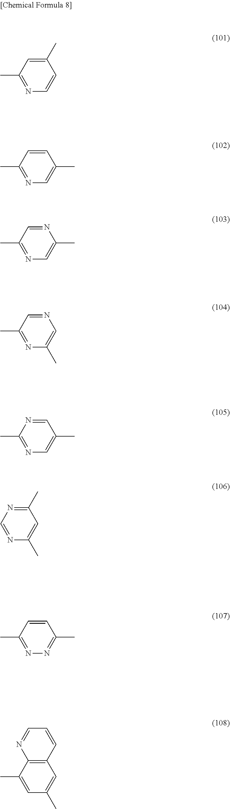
N1=C(C)C=C(C)C=C1.N1=C(C)C=CC(C)=C1.N1=C(C)C=NC(C)=C1.N1=C(C)C=NC=C1C.N1=C(C)N=CC(C)=C1.N1=CN=C(C)C=C1C.N1=C(C)C=CC(C)=N1.C1=C(C)C2=C(C=C1C)C=CC=N2
